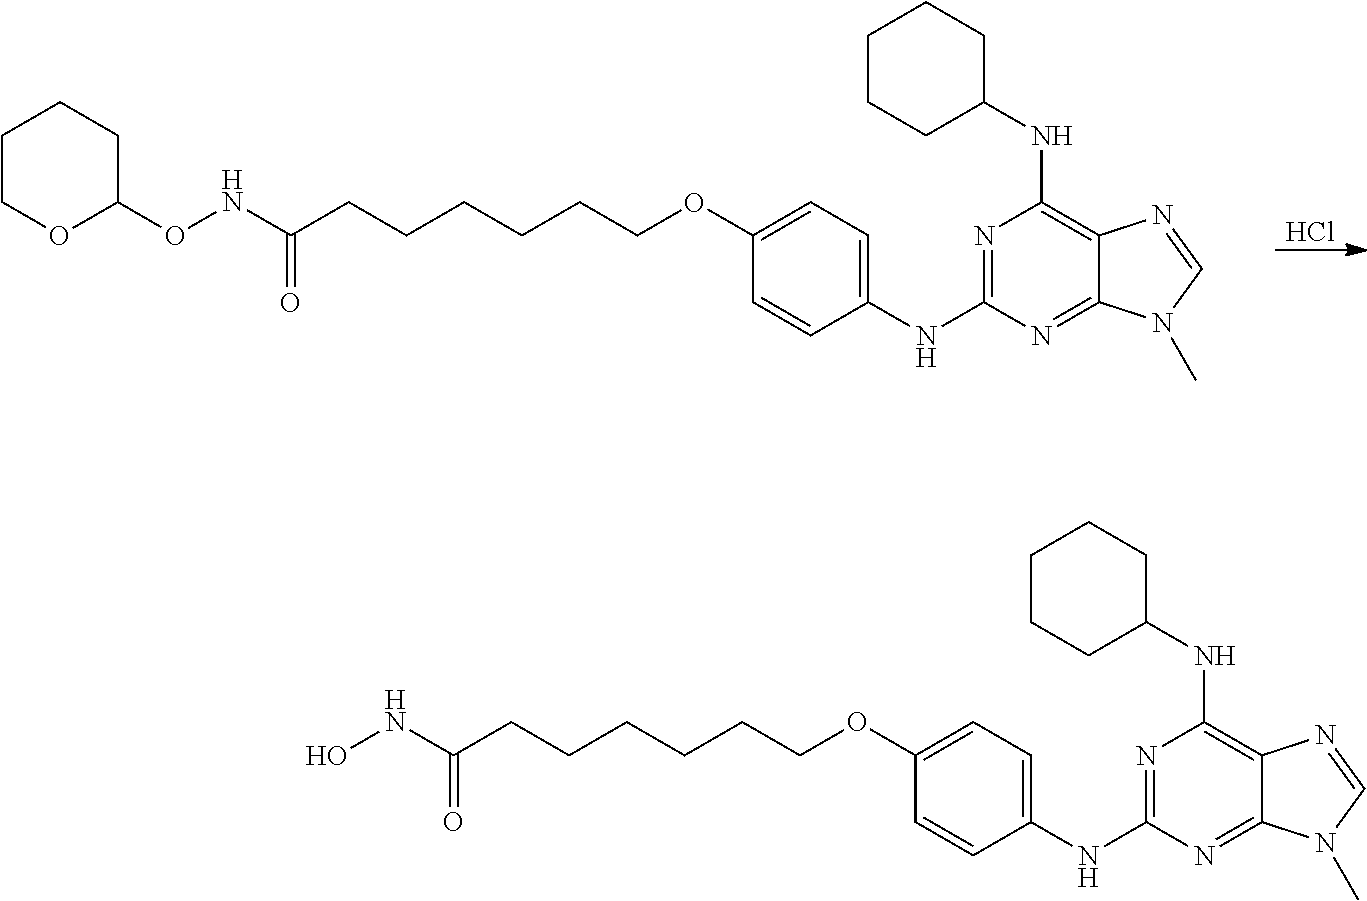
C1COC(ONC(CCCCCCOC2=CC=C(NC3=NC(NC4CCCCC4)=C4C(=N3)N(C)C=N4)C=C2)=O)CC1.Cl.N1=C(NC2=CC=C(OCCCCCCC(NO)=O)C=C2)N=C2C(=C1NC1CCCCC1)N=CN2C
